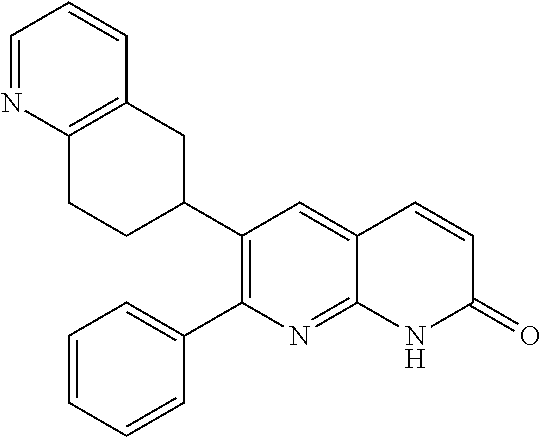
C1(C2CC3=C(CC2)N=CC=C3)=C(C2=CC=CC=C2)N=C2C(=C1)C=CC(=O)N2
